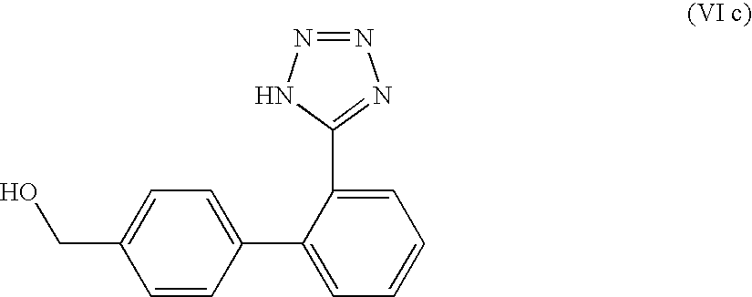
C(C1=CC=C(C2=CC=CC=C2C2=NN=NN2)C=C1)O
